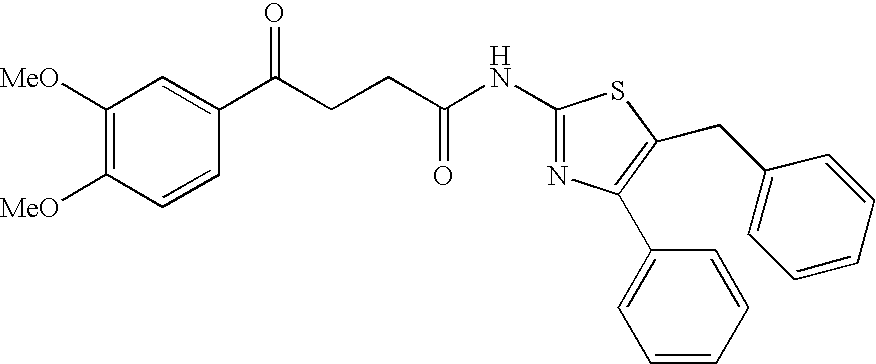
C1(NC(CCC(C2=CC([MeO])=C([MeO])C=C2)=O)=O)=NC(C2=CC=CC=C2)=C(CC2=CC=CC=C2)S1
